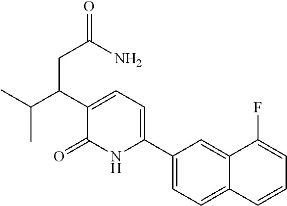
C1(C2=CC=C(C(C(C)C)CC(N)=O)C(=O)N2)=CC=C2C(=C1)C(F)=CC=C2
